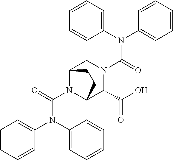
C(N1C2C(C(O)=O)N(C(=O)N(C3=CC=CC=C3)C3=CC=CC=C3)CC1CC2)(=O)N(C1=CC=CC=C1)C1=CC=CC=C1
